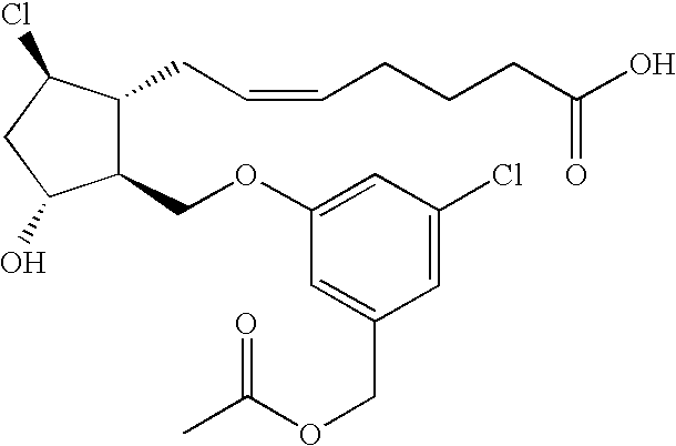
C1(OCC2C(CC=CCCCC(O)=O)C(Cl)CC2O)=CC(Cl)=CC(COC(C)=O)=C1
